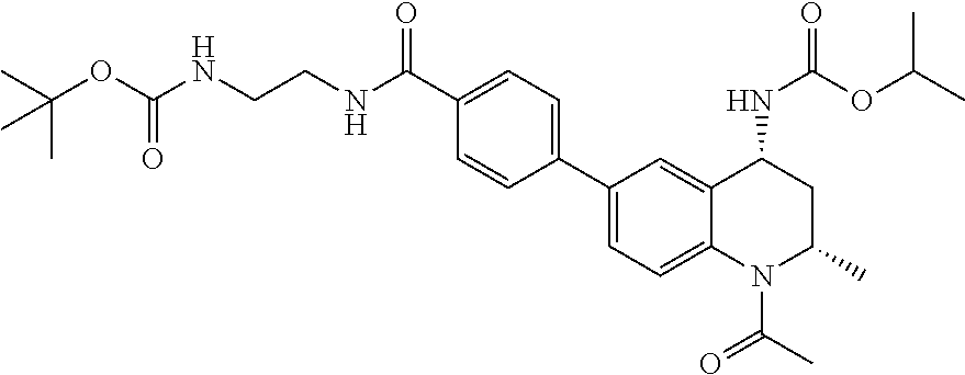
C1(C2=CC=C3C(=C2)C(NC(OC(C)C)=O)CC(C)N3C(=O)C)=CC=C(C(=O)NCCNC(=O)OC(C)(C)C)C=C1
